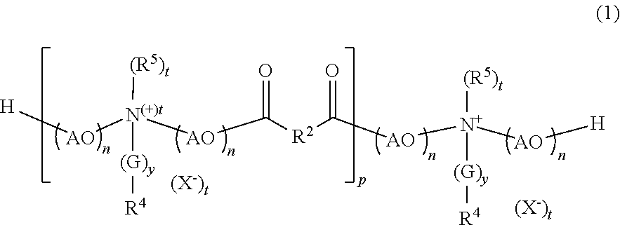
[(X-)t].[AO]([N(+)t]([AO]C([R2]C([AO][N+]([AO][H])([(R5)t])[(G)y][R4])=O)=O)([(R5)t])[(G)y][R4])[H].[(X-)t]
